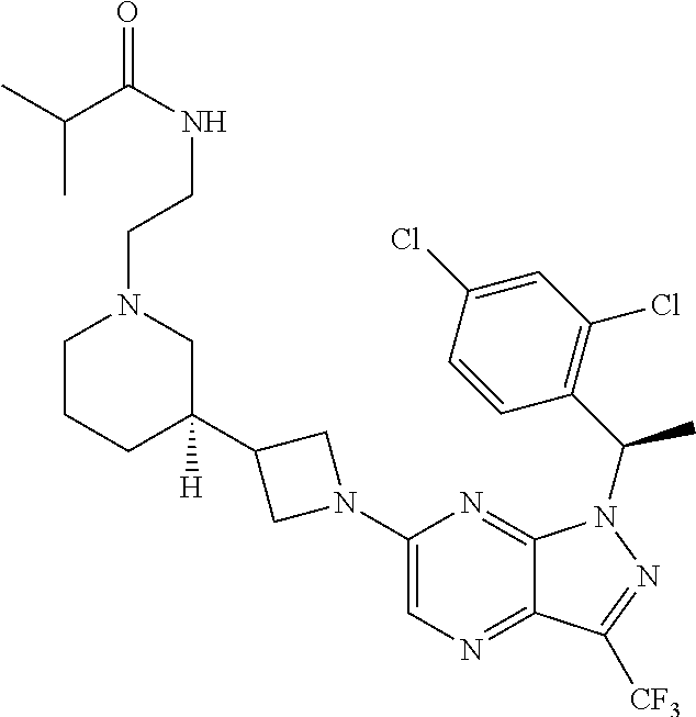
C1CCC(C2CN(C3=CN=C4C(=N3)N(C(C3=C(Cl)C=C(Cl)C=C3)C)N=C4[CF3])C2)([H])CN1CCNC(C(C)C)=O
